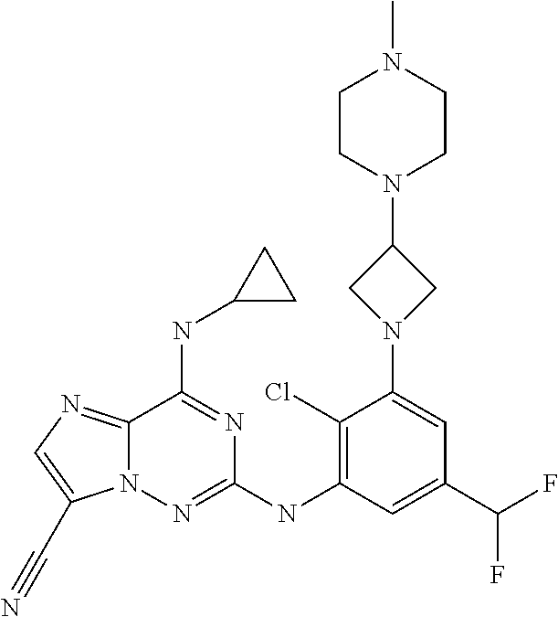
N12C(=NC=C1C#N)C(NC1CC1)=NC(NC1=C(Cl)C(N3CC(N4CCN(C)CC4)C3)=CC(C(F)F)=C1)=N2
